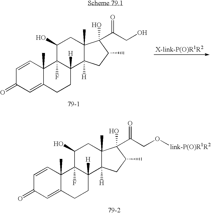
C1=CC2(C)C(=CC1=O)CCC1([H])C2(F)C(O)CC2(C)C1([H])CC(C)C2(O)C(CO[link-P(O)R1R2])=O.C1=CC2(C)C(=CC1=O)CCC1([H])C2(F)C(O)CC2(C)C1([H])CC(C)C2(O)C(CO)=O
